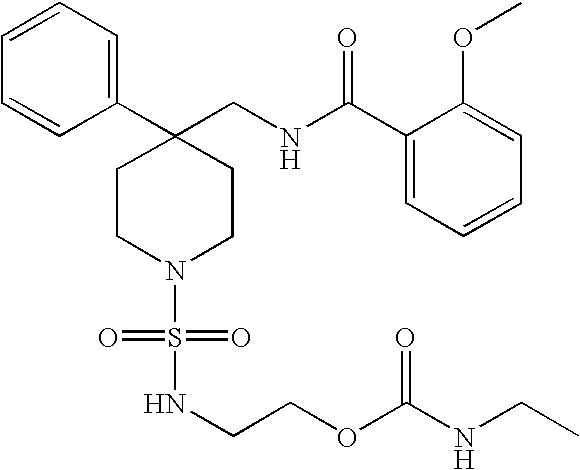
C1(C2(CNC(C3=CC=CC=C3OC)=O)CCN(S(=O)(=O)NCCOC(NCC)=O)CC2)=CC=CC=C1
